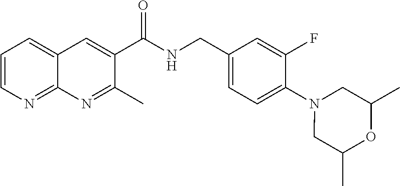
C1=CN=C2C(=C1)C=C(C(NCC1=CC=C(N3CC(C)OC(C)C3)C(F)=C1)=O)C(C)=N2
